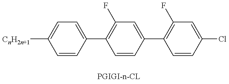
C1=CC(C2=C(F)C=C(C3=C(F)C=C(Cl)C=C3)C=C2)=CC=C1[CnH2n+1]
